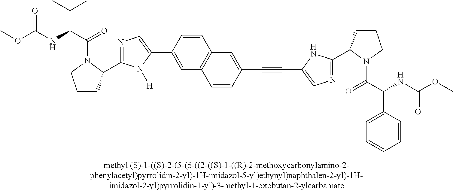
C12=C(C=C(C3=CN=C(C4CCCN4C(C(NC(OC)=O)C(C)C)=O)N3[H])C=C1)C=CC(C#CC1=CN=C(C3CCCN3C(C(NC(OC)=O)C3=CC=CC=C3)=O)N1)=C2
